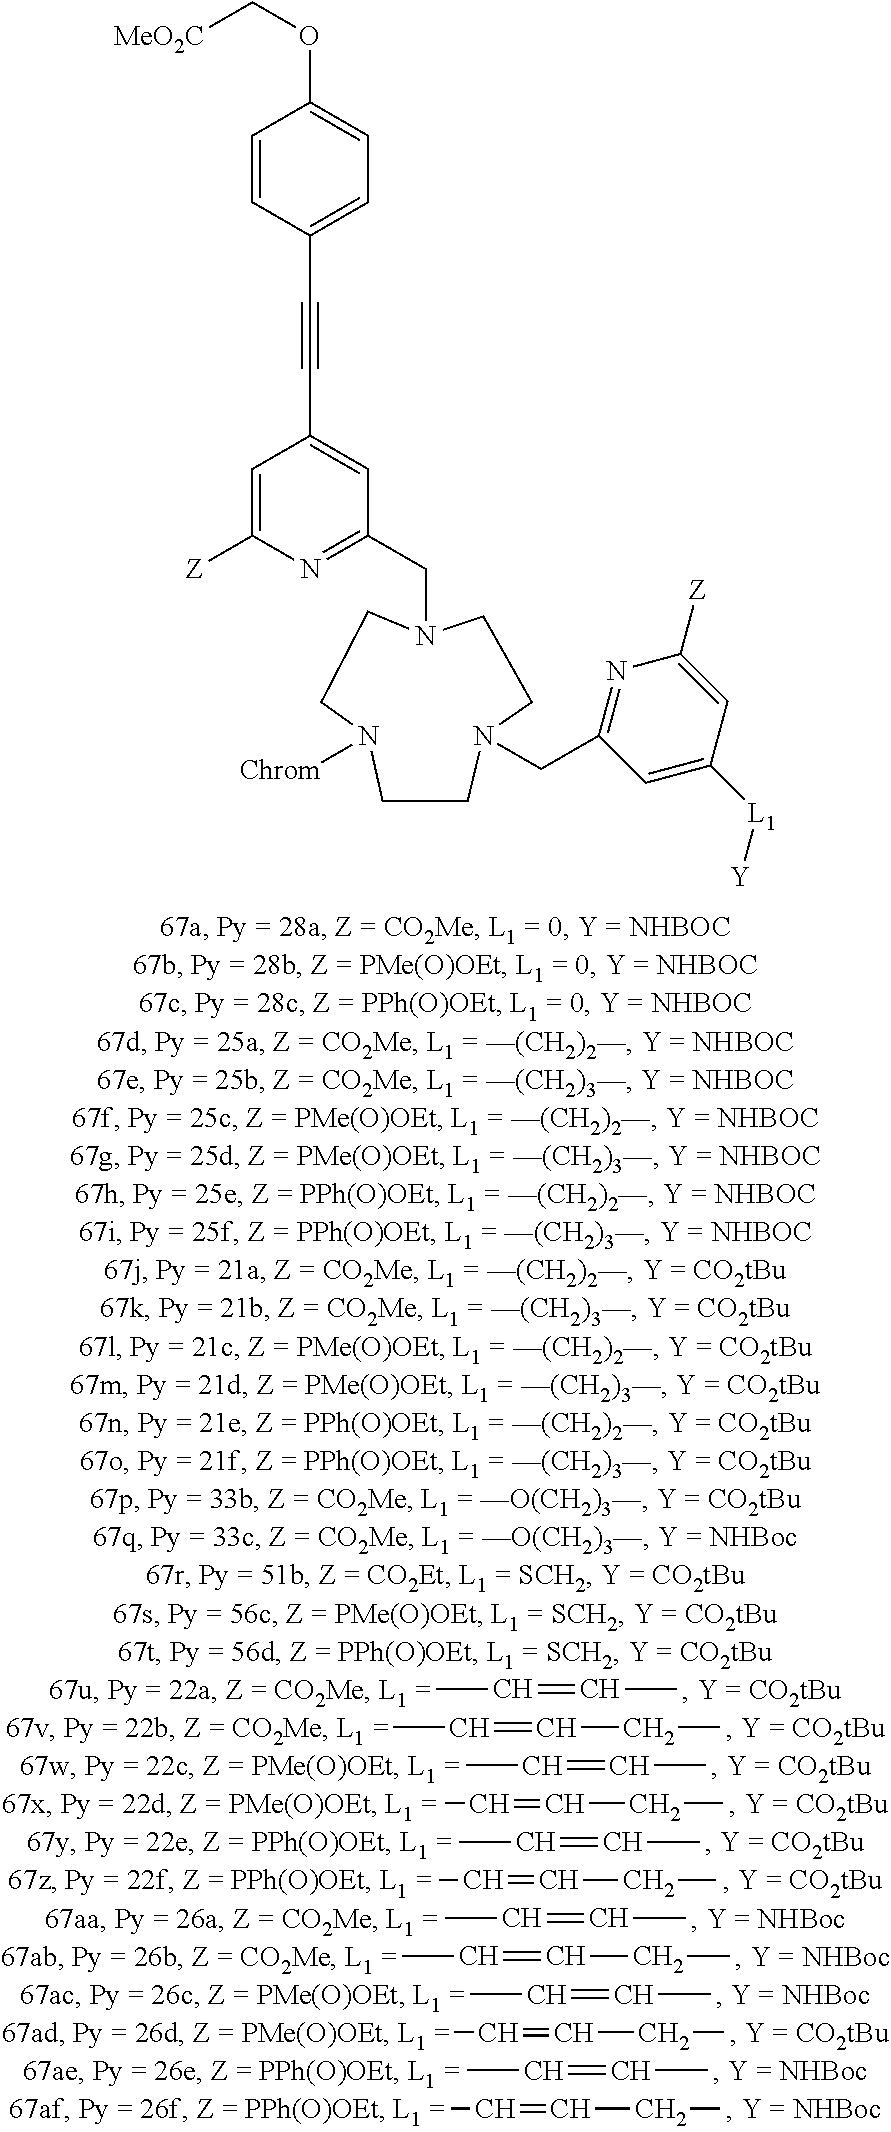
[MeO2C]COC1=CC=C(C#CC2=CC(CN3CCN([Chrom])CCN(CC4=NC([Z])=CC([L1][Y])=C4)CC3)=NC([Z])=C2)C=C1.CC=CC.CC=CCC.CC=CC.CC=CCC.CC=CC.CC=CCC.CC=CC.CC=CCC.CC=CC.CC=CCC.CC=CC.CC=CCC
